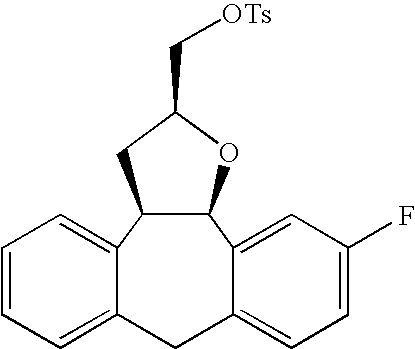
C12C(OC(C[OTs])C1)C1=CC(F)=CC=C1CC1=CC=CC=C21
